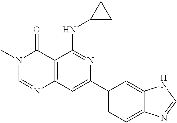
C12=C(C=C(C3=CC=C4C(=C3)NC=N4)N=C1NC1CC1)N=CN(C)C2=O
